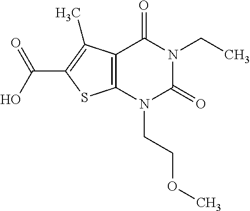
C12=C(N(CCOC)C(=O)N(CC)C1=O)SC(C(O)=O)=C2C
